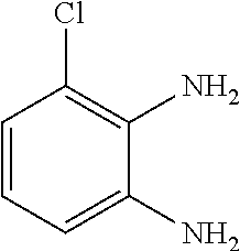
C1=CC=C(N)C(N)=C1Cl
